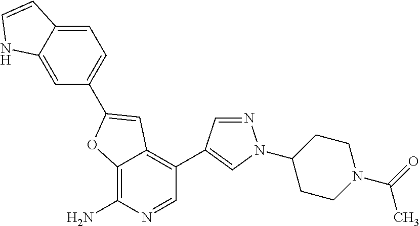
C12=C(N)N=CC(C3=CN(C4CCN(C(=O)C)CC4)N=C3)=C1C=C(C1=CC=C3C(=C1)NC=C3)O2
